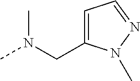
CN(CC1=CC=NN1C)C
